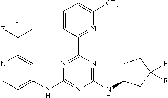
N1=C(C2=NC([CF3])=CC=C2)N=C(NC2CCC(F)(F)C2)N=C1NC1=CC=NC(C(C)(F)F)=C1
